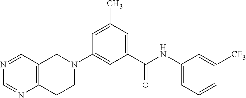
C1=C(C)C=C(C(NC2=CC=CC([CF3])=C2)=O)C=C1N1CC2=C(CC1)N=CN=C2
